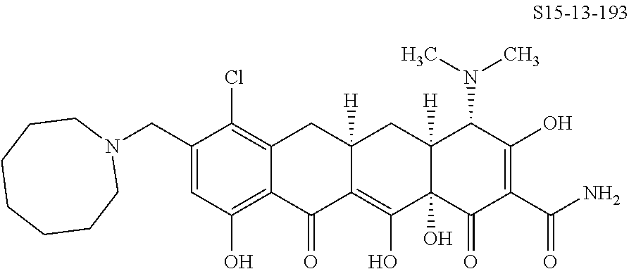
C1(CN2CCCCCCC2)=CC(O)=C2C(=C1Cl)CC1([H])C(=C(O)C3(O)C([H])(C1)C(N(C)C)C(O)=C(C(N)=O)C3=O)C2=O
